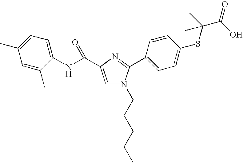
C1(NC(=O)C2=CN(CCCCC)C(C3=CC=C(SC(C(O)=O)(C)C)C=C3)=N2)=CC=C(C)C=C1C
